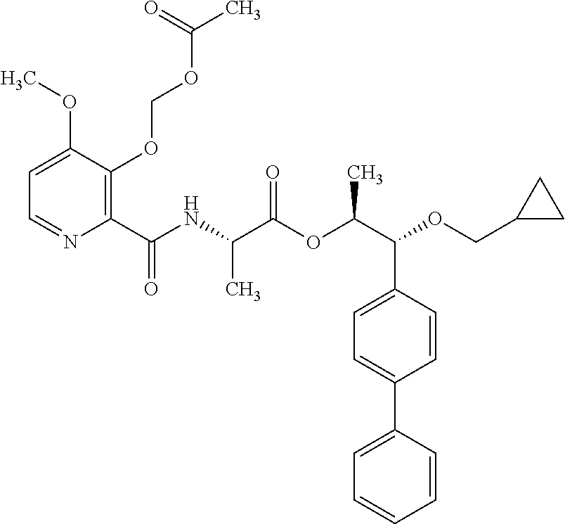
C1=C(OC)C(OCOC(C)=O)=C(C(NC(C(OC(C(C2=CC=C(C3=CC=CC=C3)C=C2)OCC2CC2)C)=O)C)=O)N=C1
